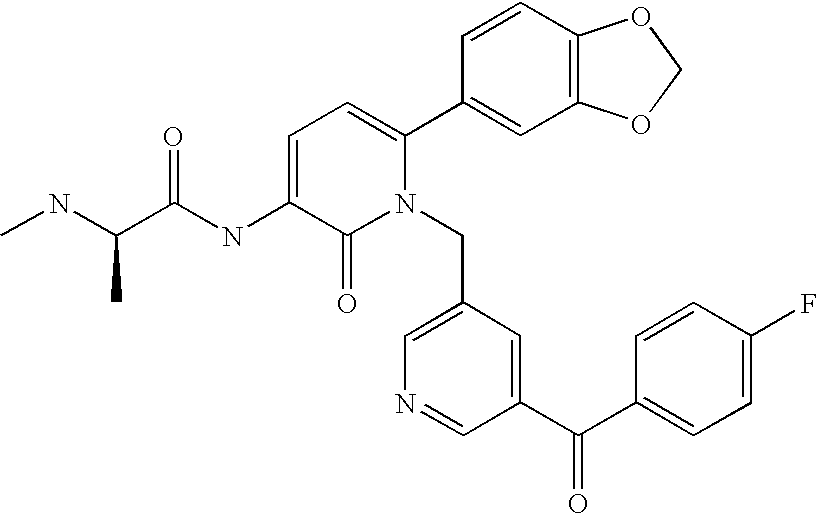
C1=C(NC(C(NC)C)=O)C(=O)N(CC2=CN=CC(C(C3=CC=C(F)C=C3)=O)=C2)C(C2=CC3=C(C=C2)OCO3)=C1
